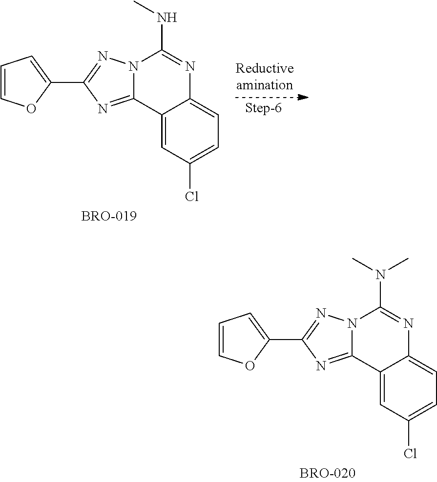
C1=COC(C2=NN3C(=N2)C2=CC(Cl)=CC=C2N=C3N(C)C)=C1.C1=COC(C2=NN3C(=N2)C2=CC(Cl)=CC=C2N=C3NC)=C1
